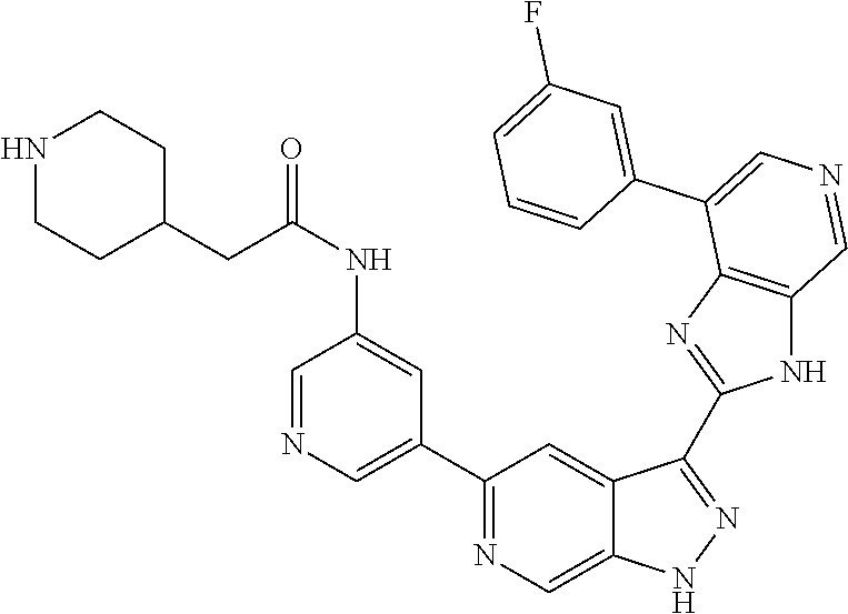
C1(C2=CN=CC(NC(=O)CC3CCNCC3)=C2)=NC=C2C(=C1)C(C1=NC3=C(N1)C=NC=C3C1=CC(F)=CC=C1)=NN2
